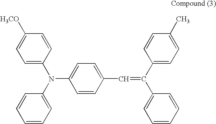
C1=C(N(C2=CC=CC=C2)C2=CC=C(C=C(C3=CC=CC=C3)C3=CC=C(C)C=C3)C=C2)C=CC([H3CO])=C1
